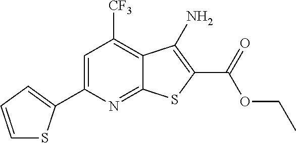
C1=C(C2=CC=CS2)N=C2C(=C1[CF3])C(N)=C(C(=O)OCC)S2
